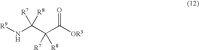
N(C(C(C([OR3])=O)([R7])[R8])([R7])[R8])[R9]
